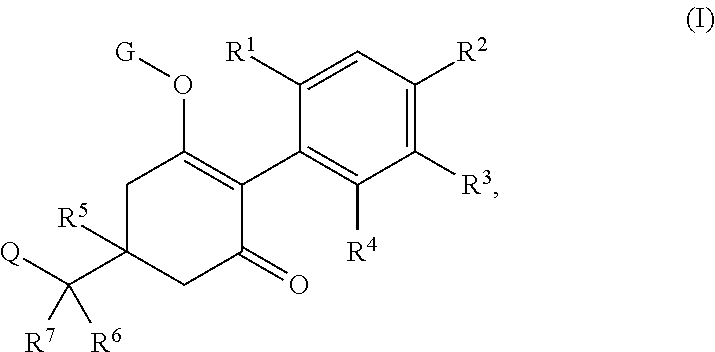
C1([R1])=CC([R2])=C([R3])C([R4])=C1C1=C(O[G])CC(C([Q])([R7])[R6])([R5])CC1=O
